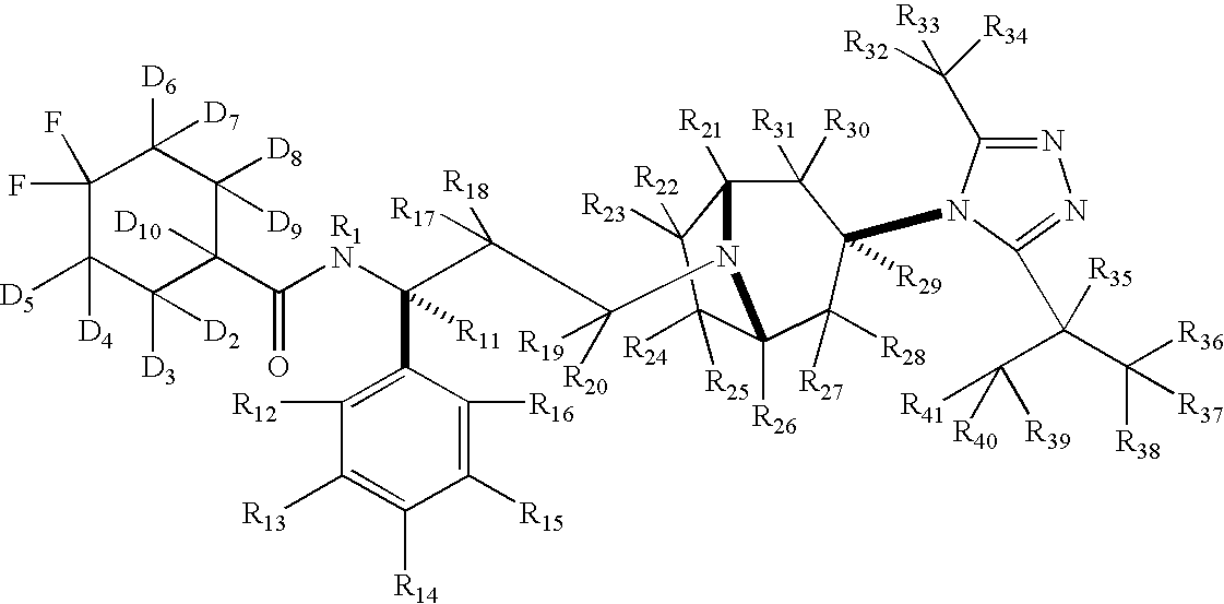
C1(F)(F)C([D5])([D4])C([D3])([D2])C([D10])(C([R1N]C(C(C([R20])([R19])N2C3([R21])C([R31])([R30])C([R29])(N4C(C([R32])([R33])[R34])=NN=C4C(C([R41])([R39])[R40])(C([R36])([R38])[R37])[R35])C([R27])([R28])C2([R26])C([R24])([R25])C3([R23])[R22])([R18])[R17])(C2=C([R12])C([R13])=C([R14])C([R15])=C2[R16])[R11])=O)C([D8])([D9])C1([D6])[D7]
